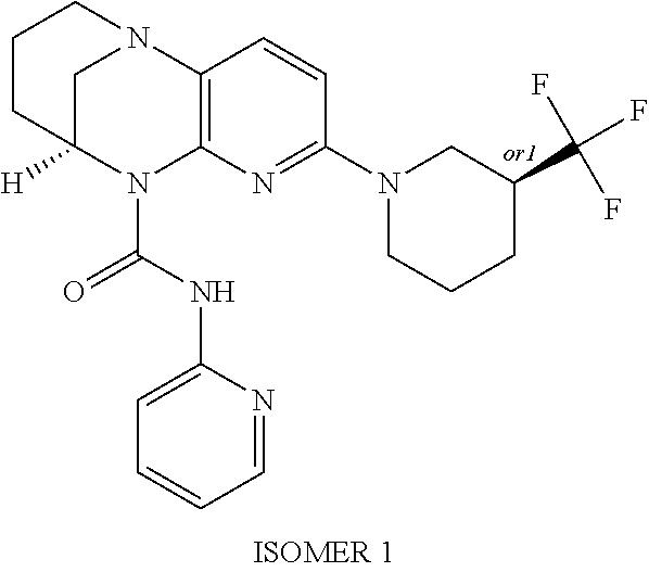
C1C2([H])N(C(=O)NC3=CC=CC=N3)C3=C(N1CCC2)C=CC(N1CC(C(F)(F)F)CCC1)=N3
